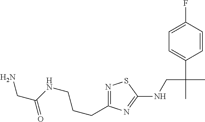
N1=C(CCCNC(CN)=O)N=C(NCC(C)(C2=CC=C(F)C=C2)C)S1
